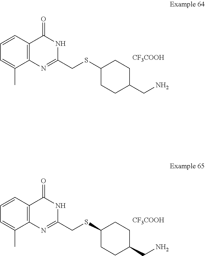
C1(CSC2CCC(CN)CC2)=NC2=C(C=CC=C2C)C(=O)N1.[CF3COOH].C1(CSC2CCC(CN)CC2)=NC2=C(C=CC=C2C)C(=O)N1.[CF3COOH]
